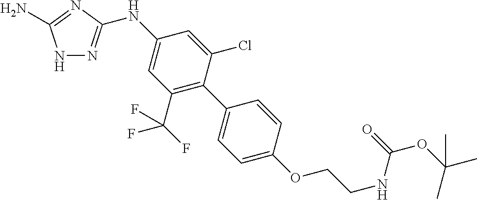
N1N=C(NC2=CC(C(F)(F)F)=C(C3=CC=C(OCCNC(OC(C)(C)C)=O)C=C3)C(Cl)=C2)N=C1N
